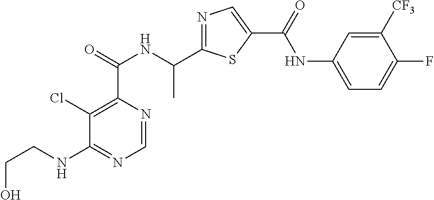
C1=NC(C(=O)NC(C2=NC=C(C(=O)NC3=CC=C(F)C([CF3])=C3)S2)C)=C(Cl)C(NCCO)=N1
